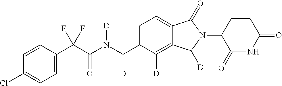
C1=CC(C(C(N(C(C2=CC=C3C(=C2[D])C([D])N(C2C(=O)NC(=O)CC2)C3=O)[D])[D])=O)(F)F)=CC=C1Cl
